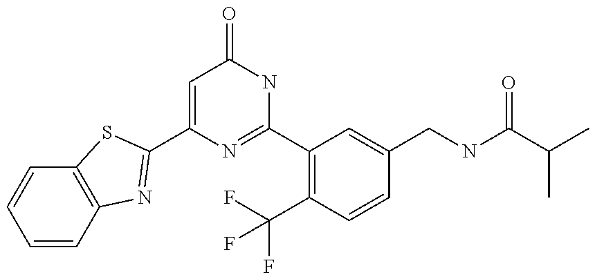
C1(C2=NC3=C(C=CC=C3)S2)=CC(=O)NC(C2=C(C(F)(F)F)C=CC(CNC(C(C)C)=O)=C2)=N1
